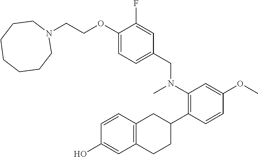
N1(CCOC2=CC=C(CN(C3=C(C4CC5=C(CC4)C=C(O)C=C5)C=CC(OC)=C3)C)C=C2F)CCCCCCC1
